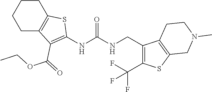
C1CC2=C(CC1)C(C(=O)OCC)=C(NC(NCC1=C(C(F)(F)F)SC3=C1CCN(C)C3)=O)S2
